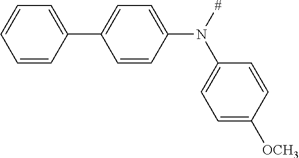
C1=CC(C2=CC=C(N([#])C3=CC=C([OCH3])C=C3)C=C2)=CC=C1
